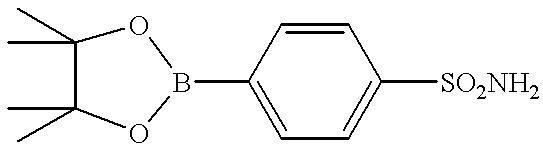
O1C(C)(C)C(C)(C)OB1C1=CC=C([SO2NH2])C=C1
